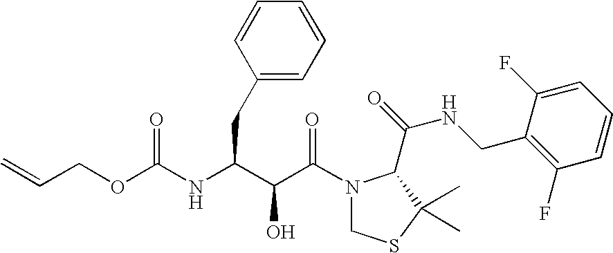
O(C(NC(C(C(=O)N1CSC(C)(C)C1C(NCC1=C(F)C=CC=C1F)=O)O)CC1=CC=CC=C1)=O)CC=C
